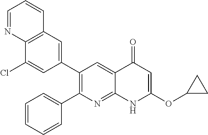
C12=C(C=C(C3=C(C4=CC=CC=C4)N=C4C(=C3)C(=O)C=C(OC3CC3)N4)C=C1Cl)C=CC=N2
